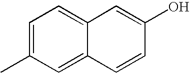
C1=C(C)C=C2C(=C1)C=C(O)C=C2
